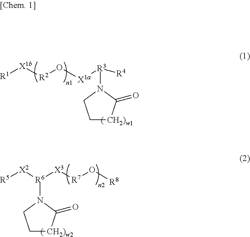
C1[CH2)w1]C(=O)N([R3]([R4])[X1a]O[R2][X1b][R1])C1.C1[CH2)w2]C(=O)N([R6]([X3][R7]O[R8])[X2][R5])C1
